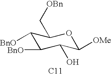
C1([BnO])C([BnO])C(O)C([OMe])OC1C[OBn].[C11]
